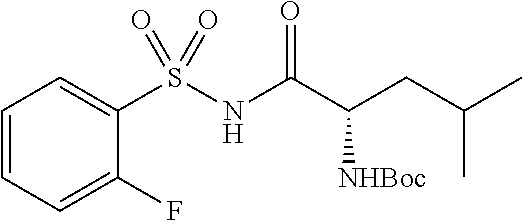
C1=CC=C(F)C(S(NC(C(CC(C)C)[NHBoc])=O)(=O)=O)=C1
